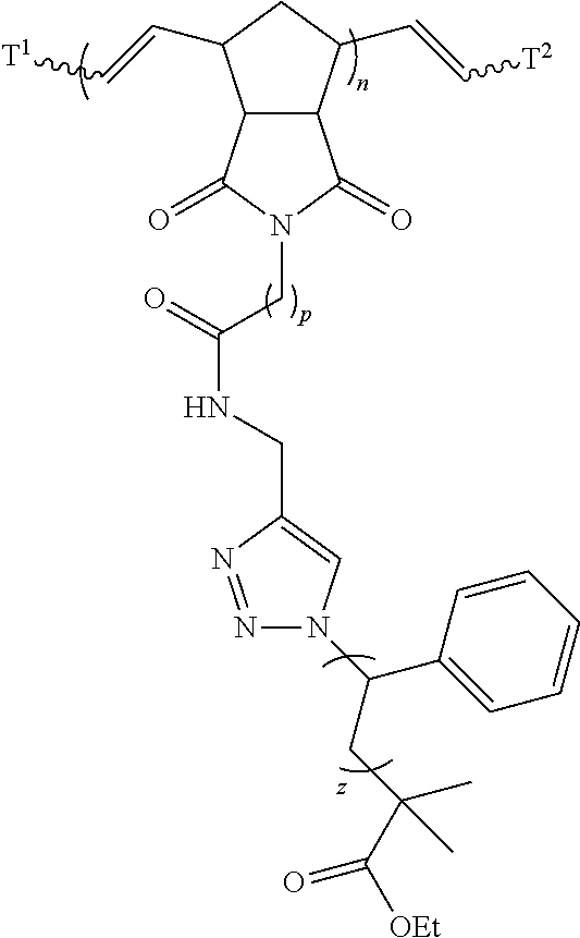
C12C(C(C=C[T2])CC1C=C[T1])C(=O)N(CC(NCC1=CN(C(C3=CC=CC=C3)CC(C)(C)C([OEt])=O)N=N1)=O)C2=O
